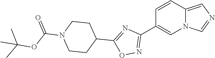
C12=CN=CN1C=C(C1=NOC(C3CCN(C(OC(C)(C)C)=O)CC3)=N1)C=C2
